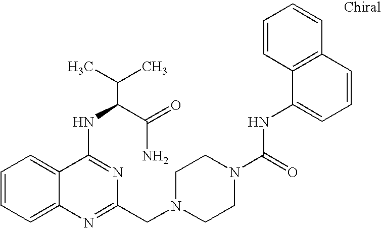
C1=CC=C2C(=C1)C(NC(C(N)=O)C(C)C)=NC(CN1CCN(C(=O)NC3=CC=CC4=C3C=CC=C4)CC1)=N2
